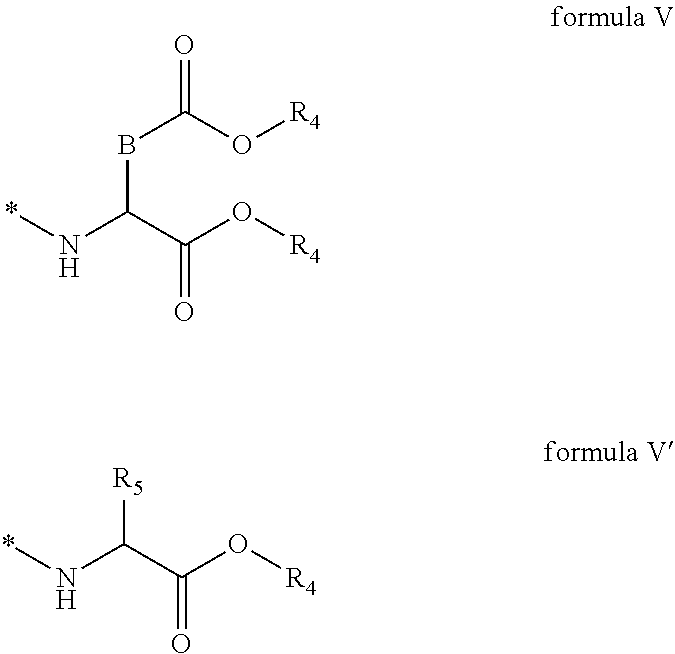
B(C(C(O[R4])=O)N*)C(O[R4])=O.*NC(C(O[R4])=O)[R5]
